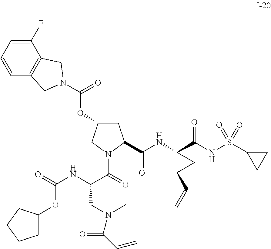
C1=CC2=C(C(F)=C1)CN(C(OC1CC(C(NC3(C(NS(C4CC4)(=O)=O)=O)C(C=C)C3)=O)N(C(C(NC(=O)OC3CCCC3)CN(C(C=C)=O)C)=O)C1)=O)C2
